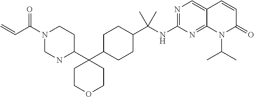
N1(C(C=C)=O)CNC(C2(C3CCC(C(NC4=NC=C5C(=N4)N(C(C)C)C(=O)C=C5)(C)C)CC3)CCOCC2)CC1
